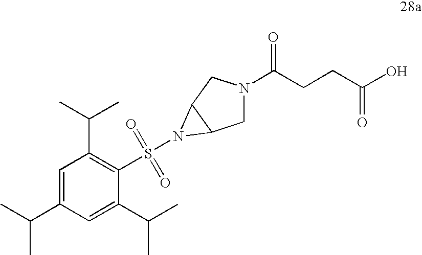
C1N(C(CCC(O)=O)=O)CC2C1N2S(C1=C(C(C)C)C=C(C(C)C)C=C1C(C)C)(=O)=O
